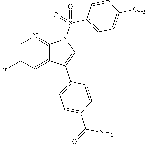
BrC1=CN=C2C(=C1)C(C1=CC=C(C(N)=O)C=C1)=CN2S(C1=CC=C(C)C=C1)(=O)=O
